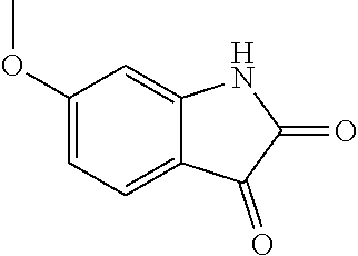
C1(OC)=CC=C2C(=C1)NC(=O)C2=O
